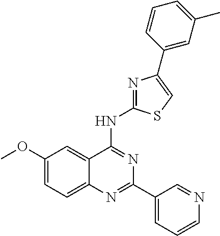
C1(OC)=CC=C2C(=C1)C(NC1=NC(C3=CC(C)=CC=C3)=CS1)=NC(C1=CC=CN=C1)=N2
